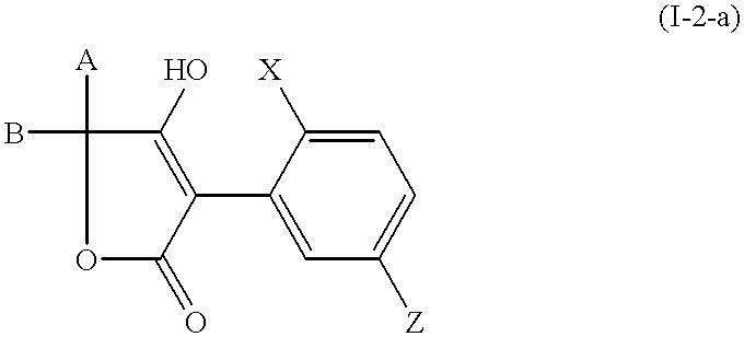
C1(O)=C(C2=CC([Z])=CC=C2[X])C(=O)OC1([A])B
